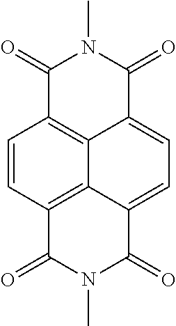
C1=CC2=C3C4=C1C(=O)N(C)C(=O)C4=CC=C3C(=O)N(C)C2=O
